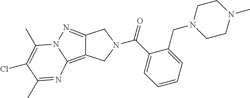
C(N1CC2=C3N(N=C2C1)C(C)=C(Cl)C(C)=N3)(C1=CC=CC=C1CN1CCN(C)CC1)=O
